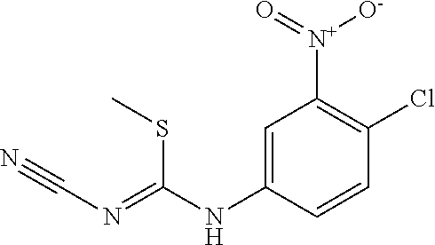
C1=C(NC(=NC#N)SC)C=CC(Cl)=C1[N+](=O)[O-]
